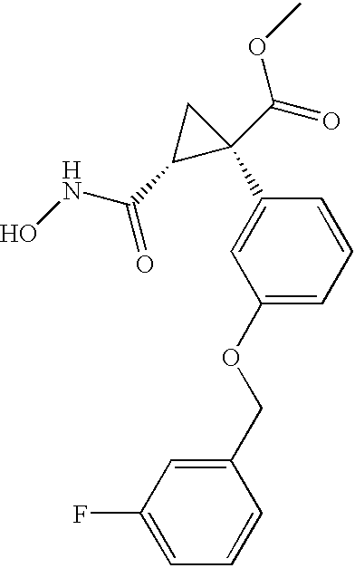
ONC(C1C(C(=O)OC)(C2=CC(OCC3=CC(F)=CC=C3)=CC=C2)C1)=O
